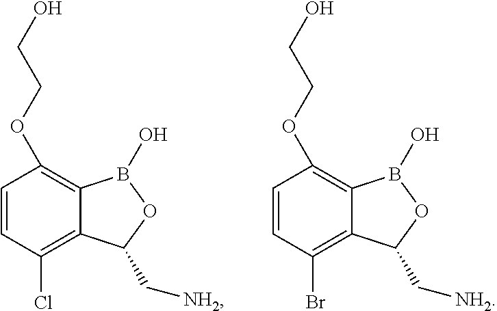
C1=CC(Cl)=C2C(=C1OCCO)B(O)OC2C[NH2].C1=CC(Br)=C2C(=C1OCCO)B(O)OC2C[NH2]
